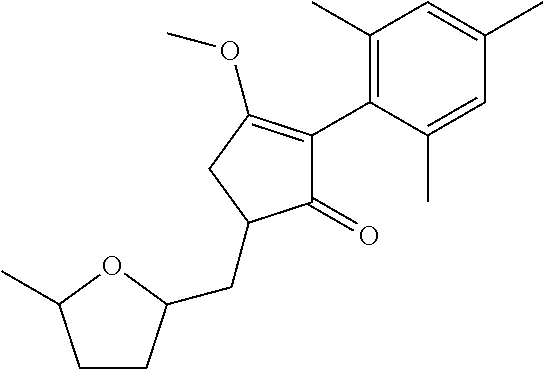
C1(=O)C(C2=C(C)C=C(C)C=C2C)=C(OC)CC1CC1CCC(C)O1
